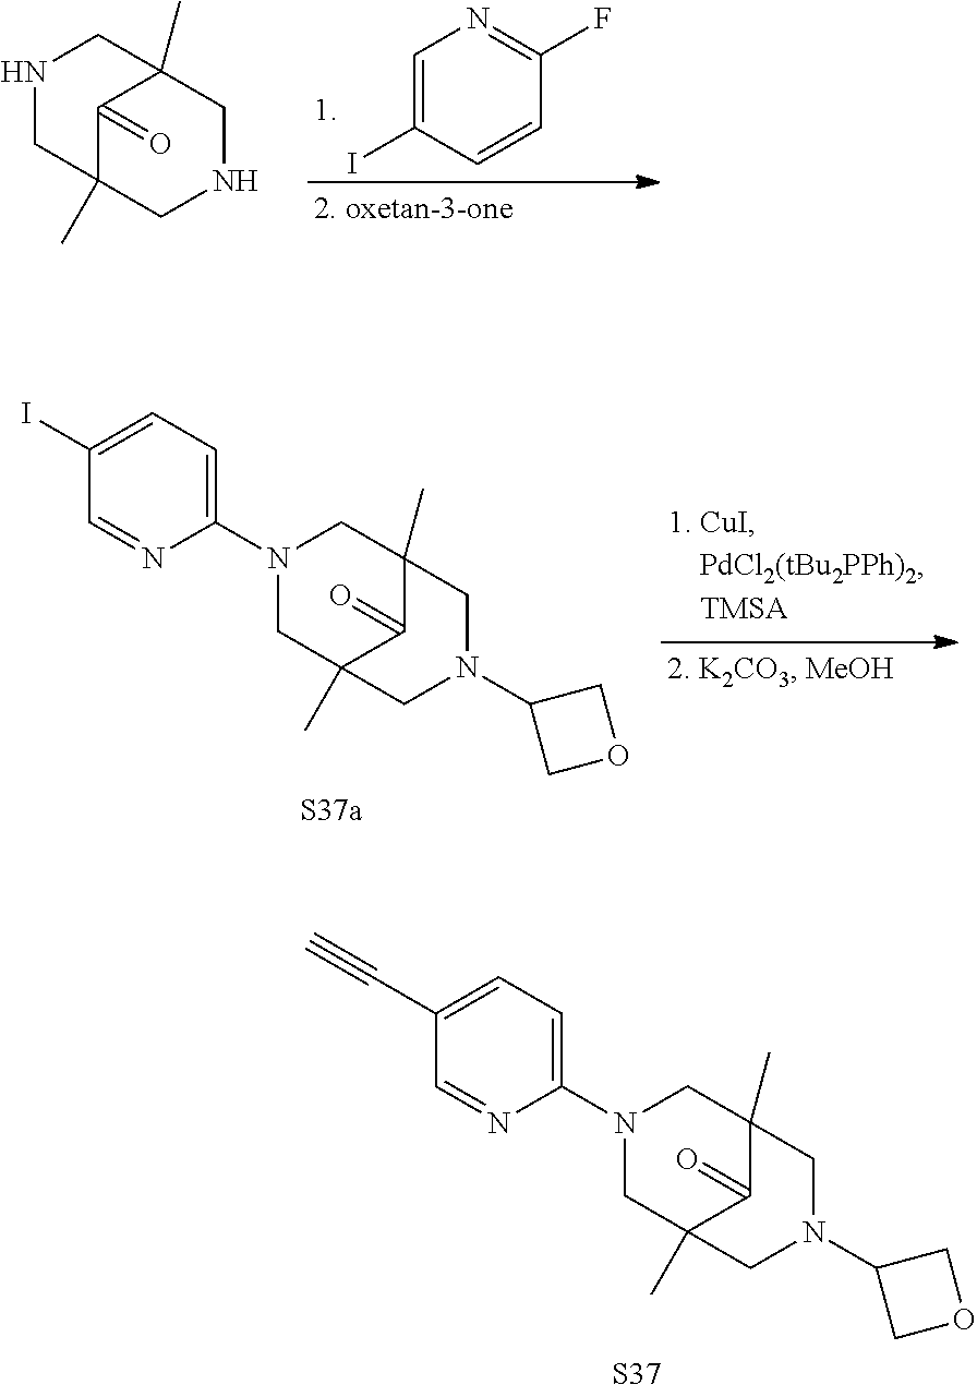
C1=C(I)C=CC(F)=N1.C1(=O)C2(C)CNCC1(C)CNC2.C12(C)CN(C3COC3)CC(C)(CN(C3=CC=C(I)C=N3)C1)C2=O.[S37a].C12(C)CN(C3COC3)CC(C)(CN(C3=CC=C(C#C)C=N3)C1)C2=O.[S37]
